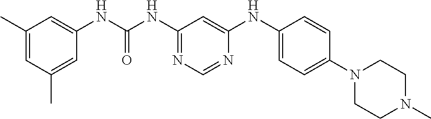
C1(C)=CC(C)=CC(NC(=O)NC2=NC=NC(NC3=CC=C(N4CCN(C)CC4)C=C3)=C2)=C1
